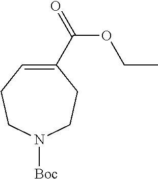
C1(C(=O)OCC)=CCCN([Boc])CC1
